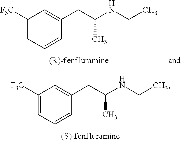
C1([F3C])=CC=CC(CC(NCC)C)=C1.C1([F3C])=CC=CC(CC(NCC)C)=C1
